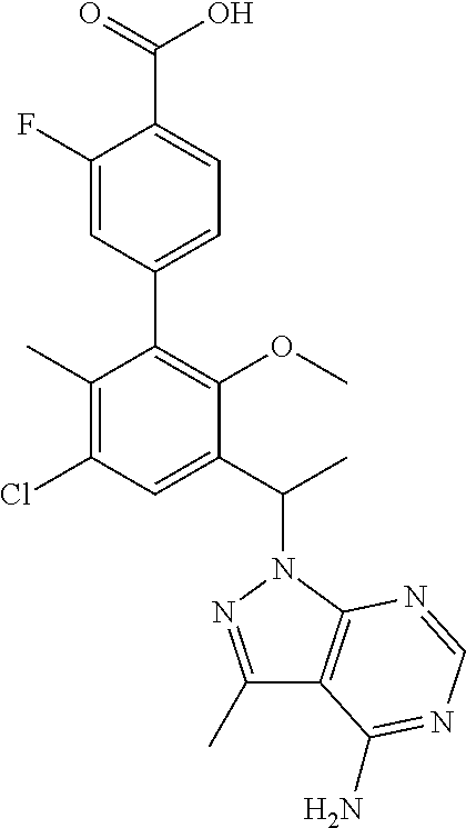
C1(C)=C(Cl)C=C(C(C)N2C3=C(C(C)=N2)C(N)=NC=N3)C(OC)=C1C1=CC=C(C(O)=O)C(F)=C1
